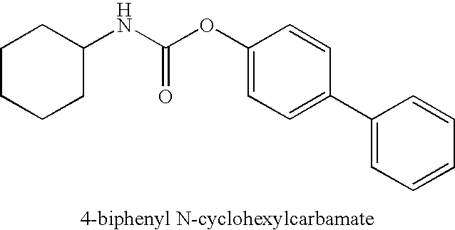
C1CCCC(NC(OC2=CC=C(C3=CC=CC=C3)C=C2)=O)C1
